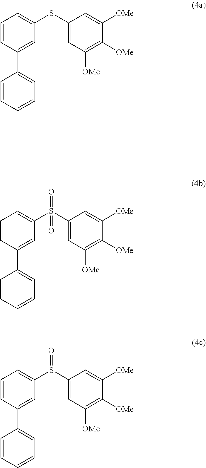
C1=CC=CC=C1C1=CC(SC2=CC([OMe])=C([OMe])C([OMe])=C2)=CC=C1.C1=CC=CC=C1C1=CC(S(C2=CC([OMe])=C([OMe])C([OMe])=C2)(=O)=O)=CC=C1.C1=CC=CC=C1C1=CC(S(C2=CC([OMe])=C([OMe])C([OMe])=C2)=O)=CC=C1
